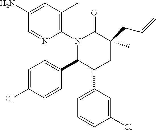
N1(C2=C(C)C=C(N)C=N2)C(C2=CC=C(Cl)C=C2)C(C2=CC=CC(Cl)=C2)CC(CC=C)(C)C1=O
